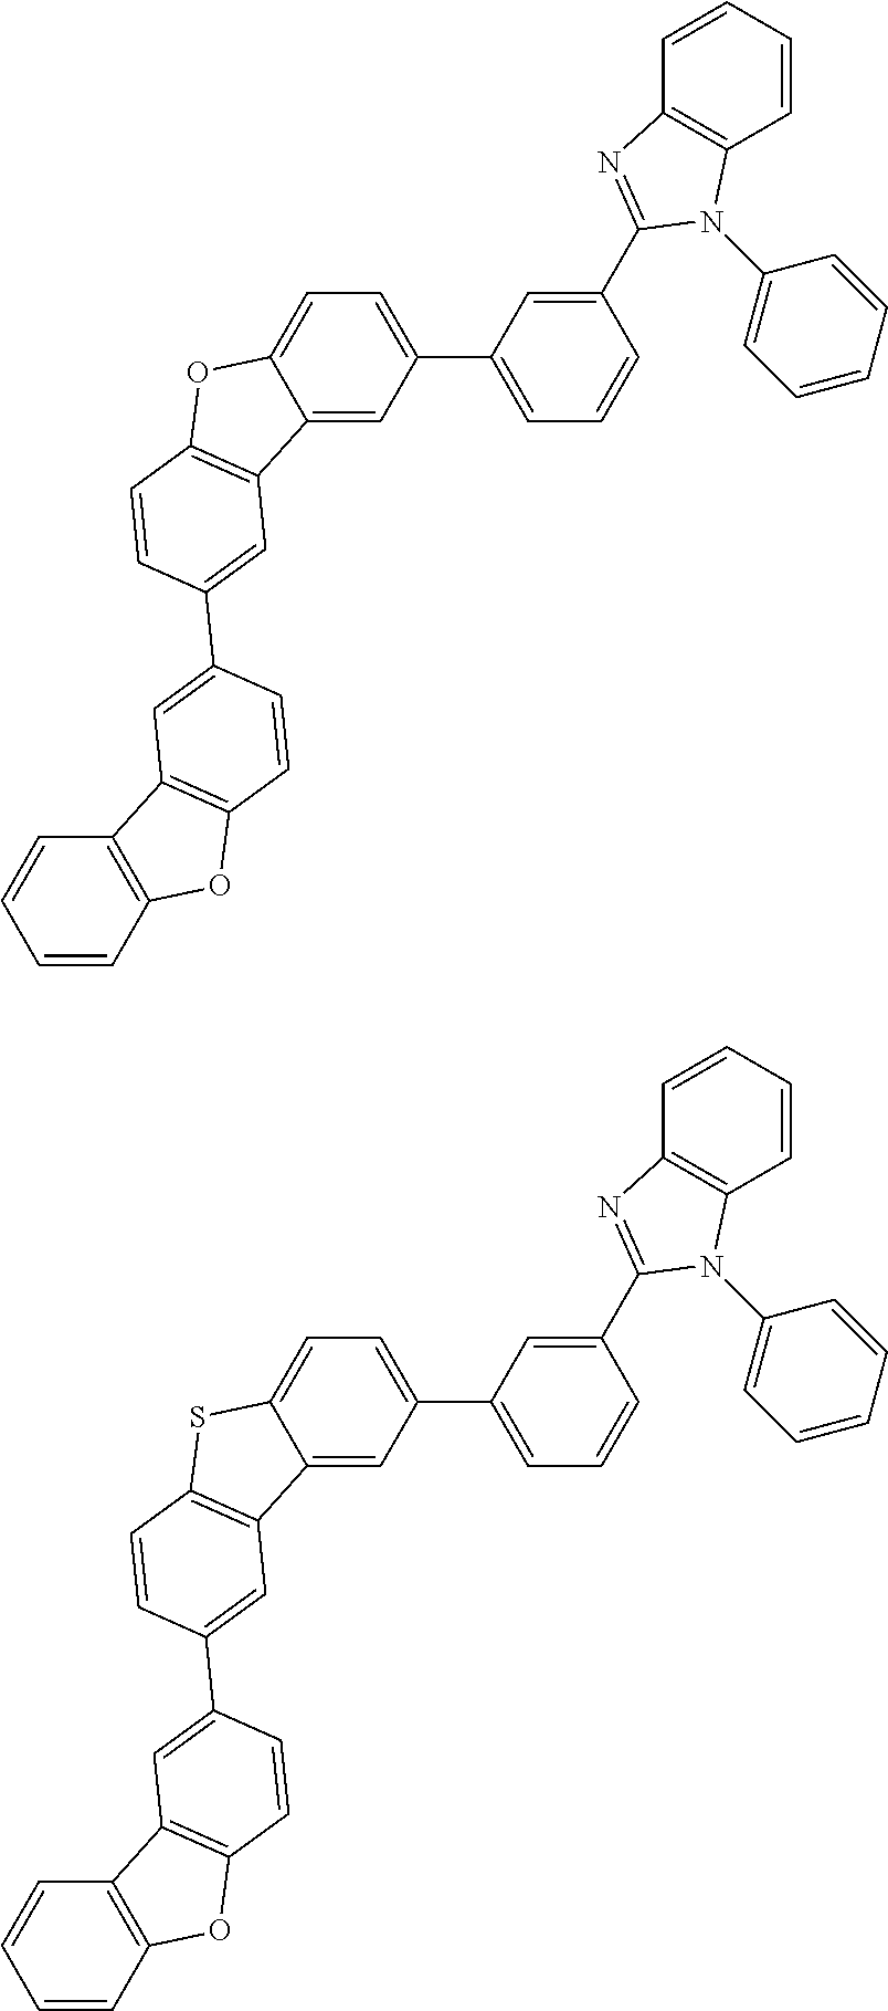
C1(C2=CC=C3C(=C2)C2=C(O3)C=CC(C3=CC4=C(C=C3)OC3=C4C=CC=C3)=C2)=CC=CC(C2=NC3=C(N2C2=CC=CC=C2)C=CC=C3)=C1.C1(C2=CC=C3C(=C2)C2=C(S3)C=CC(C3=CC4=C(C=C3)OC3=C4C=CC=C3)=C2)=CC=CC(C2=NC3=C(N2C2=CC=CC=C2)C=CC=C3)=C1
